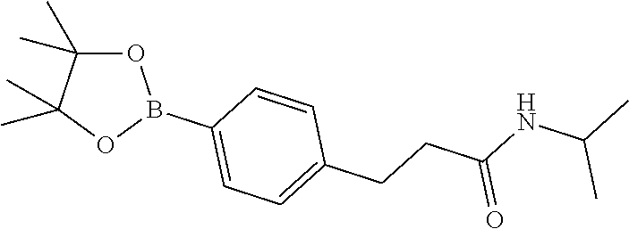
O1C(C)(C)C(C)(C)OB1C1=CC=C(CCC(NC(C)C)=O)C=C1
